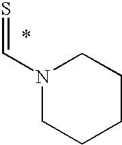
N1(C=S)CCCCC1
